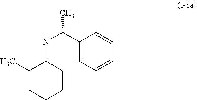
CC1CCCCC1=NC(C1=CC=CC=C1)C
